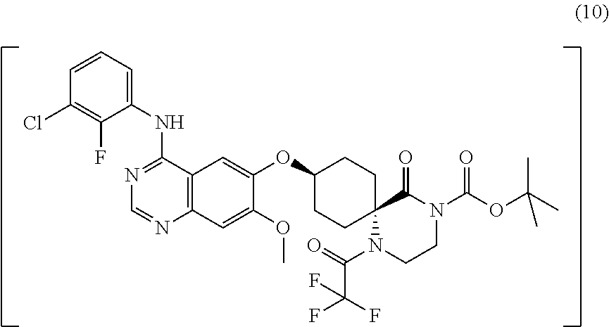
C1(OC2=CC3=C(C=C2OC)N=CN=C3NC2=CC=CC(Cl)=C2F)CCC2(CC1)N(C(=O)C(F)(F)F)CCN(C(=O)OC(C)(C)C)C2=O
